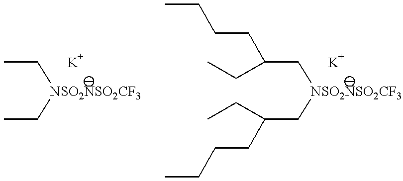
[NSO2NSO2CF3](CC(CCCC)CC)CC(CCCC)CC.[K].[NSO2NSO2CF3](CC)CC.[K]
